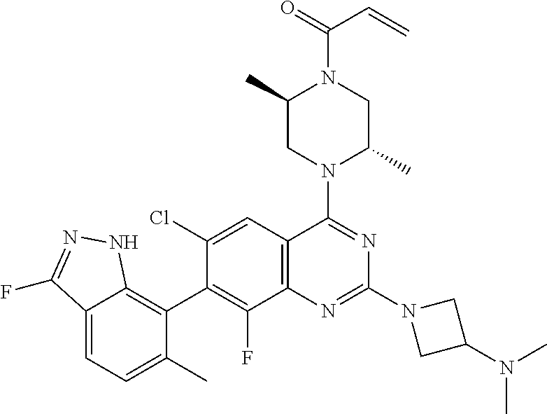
C12=CC=C(C)C(C3=C(F)C4=C(C=C3Cl)C(N3C(C)CN(C(=O)C=C)C(C)C3)=NC(N3CC(N(C)C)C3)=N4)=C1NN=C2F
